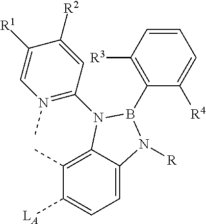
C1=C2C(=C(C)C([LA])=C1)N(C1=N(C)C=C([R1])C([R2])=C1)B(C1=C([R3])C=CC=C1[R4])N2[R]
